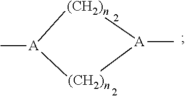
[(CH2)n]1[A](C)[(CH2)n][A]1C
